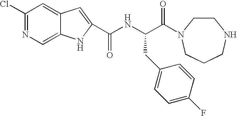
C1(Cl)=NC=C2C(=C1)C=C(C(NC(C(=O)N1CCNCCC1)CC1=CC=C(F)C=C1)=O)N2
